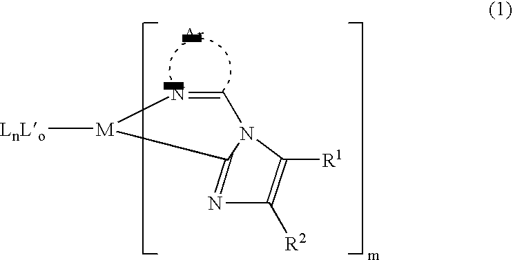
[Ar].N1=C2N(C([R1])=C1[R2])C=N[M]2[LnLo]
